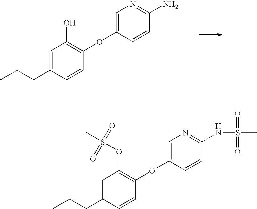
C1=C(CCC)C=CC(OC2=CN=C(NS(C)(=O)=O)C=C2)=C1OS(C)(=O)=O.C1=C(CCC)C=CC(OC2=CN=C(N)C=C2)=C1O
